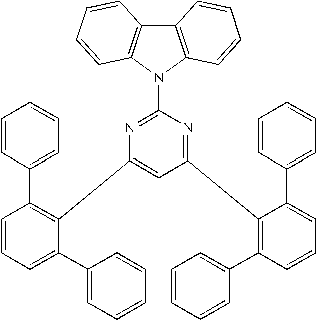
C1(C2=C(C3=CC=CC=C3)C=CC=C2C2=CC=CC=C2)=CC(C2=C(C3=CC=CC=C3)C=CC=C2C2=CC=CC=C2)=NC(N2C3=C(C4=C2C=CC=C4)C=CC=C3)=N1
